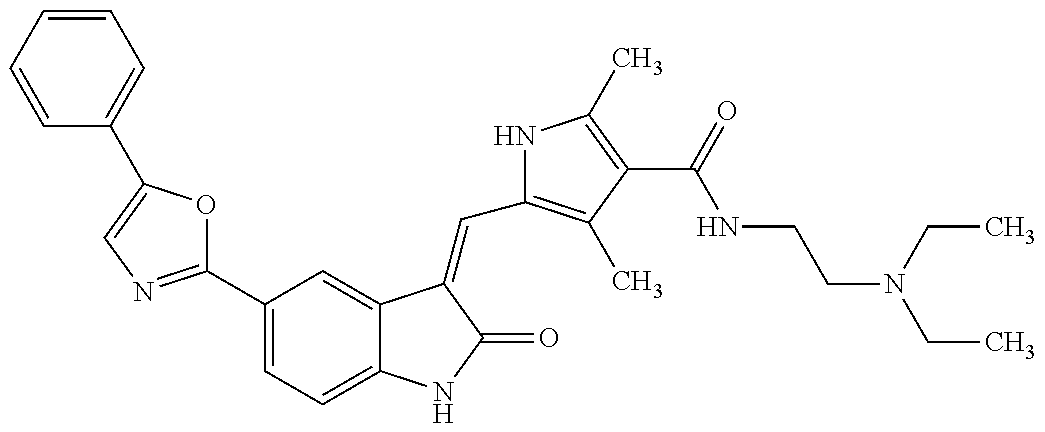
C1(C2=NC=C(C3=CC=CC=C3)O2)=CC=C2C(=C1)C(=CC1=C(C)C(C(=O)NCCN(CC)CC)=C(C)N1)C(=O)N2
